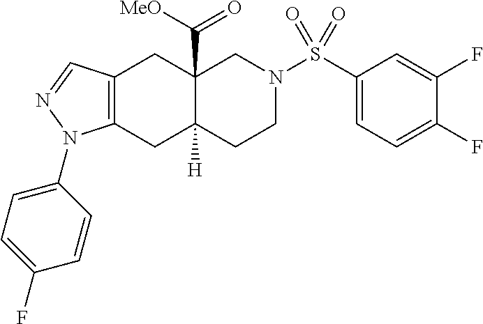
C1(S(N2CC3(C([MeO])=O)C([H])(CC2)CC2=C(C3)C=NN2C2=CC=C(F)C=C2)(=O)=O)=CC=C(F)C(F)=C1
